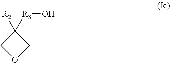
C1([R3]O)([R2])COC1
